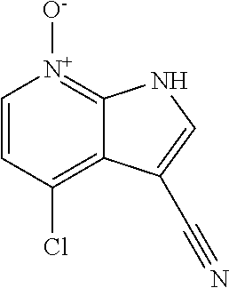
C1=CC(Cl)=C2C(=[N+]1[O-])NC=C2C#N
